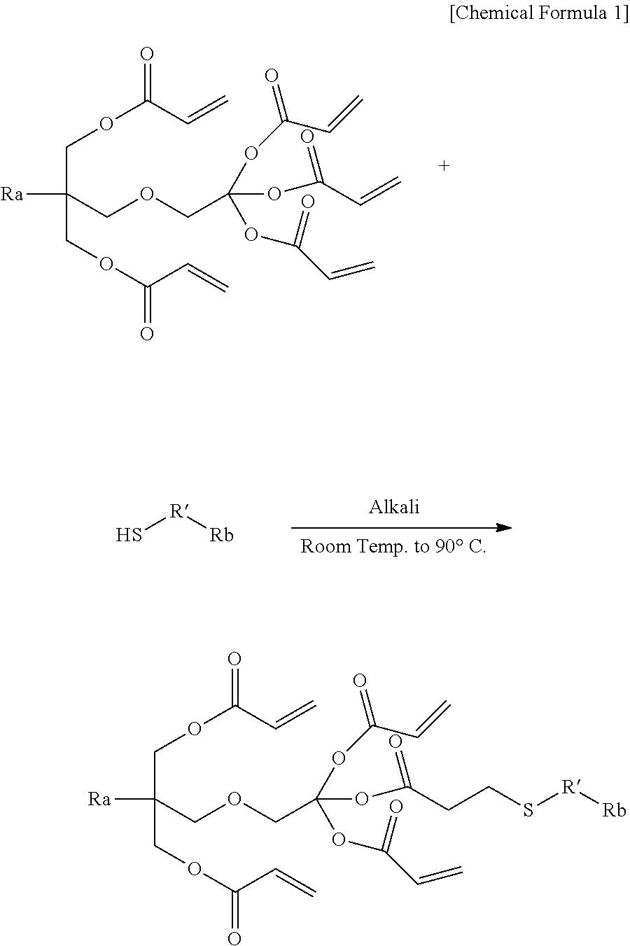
O(C(C=C)=O)CC([Ra])(COCC(OC(=O)C=C)(OC(C=C)=O)OC(C=C)=O)COC(=O)C=C.S[R][Rb].O(C(C=C)=O)CC([Ra])(COCC(OC(=O)CCS[R][Rb])(OC(C=C)=O)OC(C=C)=O)COC(=O)C=C
